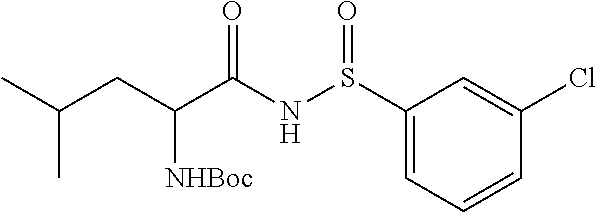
C1(S(NC(C(CC(C)C)[NHBoc])=O)=O)=CC=CC(Cl)=C1
